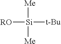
[RO][Si]([t-Bu])([Me])[Me]
